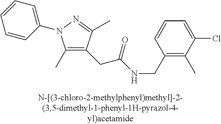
N(C(=O)CC1=C(C)N(C2=CC=CC=C2)N=C1C)CC1=C(C)C(Cl)=CC=C1
